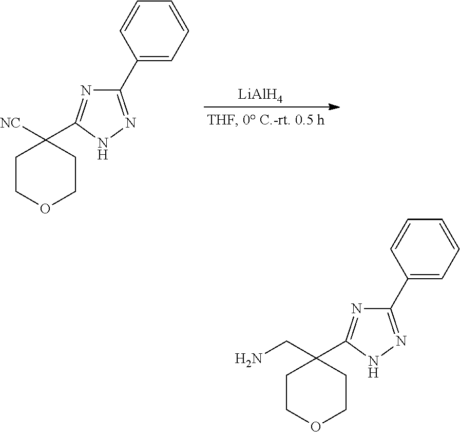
[LiAlH4].C1COCCC1([NC])C1=NC(C2=CC=CC=C2)=NN1.C1COCCC1(CN)C1=NC(C2=CC=CC=C2)=NN1
